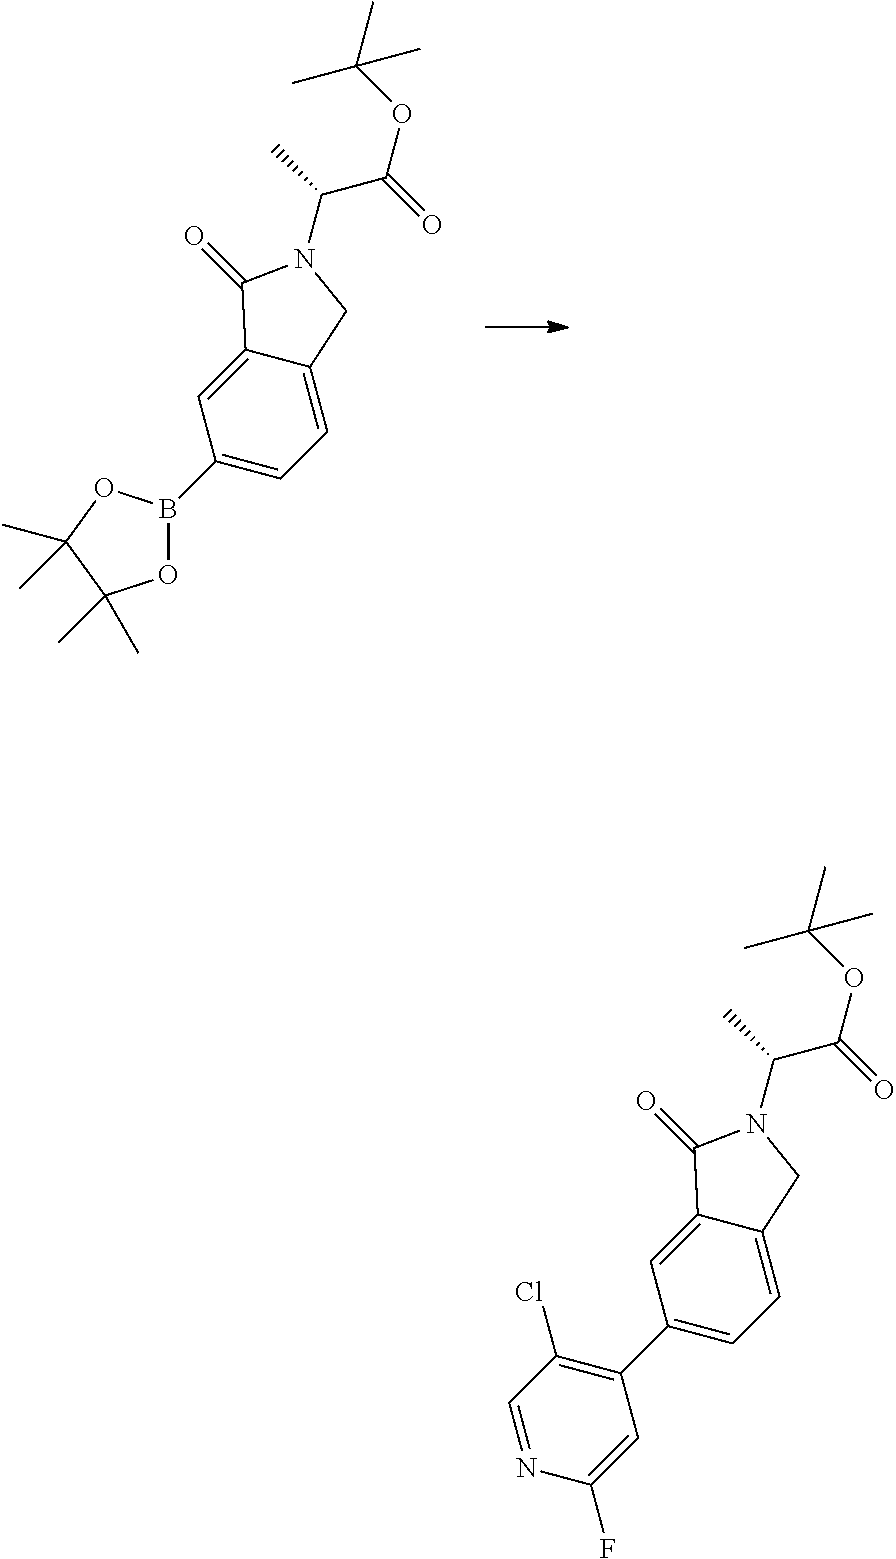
B1(C2=CC=C3C(=C2)C(=O)N(C(C(OC(C)(C)C)=O)C)C3)OC(C)(C)C(C)(C)O1.C1(C2=CC=C3C(=C2)C(=O)N(C(C(=O)OC(C)(C)C)C)C3)=C(Cl)C=NC(F)=C1
